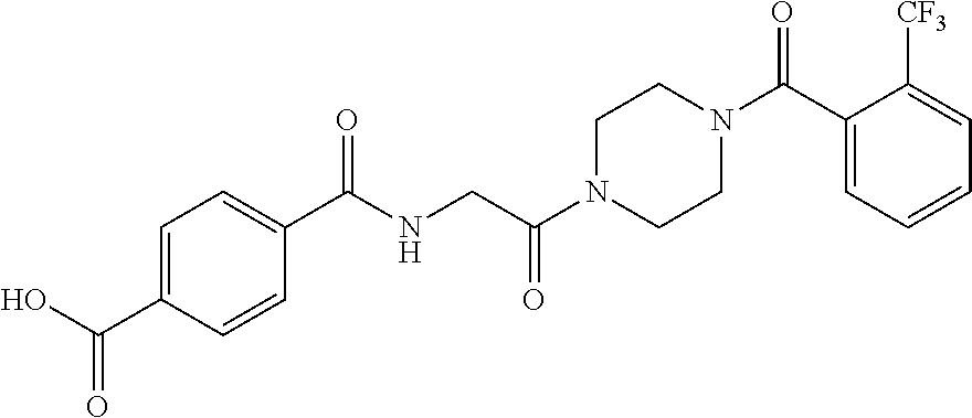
C1N(C(CNC(C2=CC=C(C(O)=O)C=C2)=O)=O)CCN(C(C2=CC=CC=C2[CF3])=O)C1
